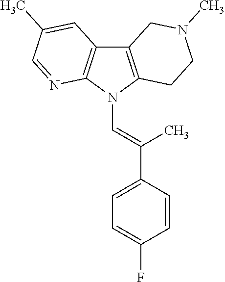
C12=C(N(C=C(C3=CC=C(F)C=C3)C)C3=C1C=C(C)C=N3)CCN(C)C2
